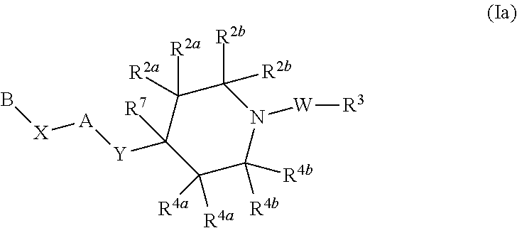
N1([W][R3])C([R2b])([R2b])C([R2a])([R2a])C([Y][A][X]B)([R7])C([R4a])([R4a])C1([R4b])[R4b]
